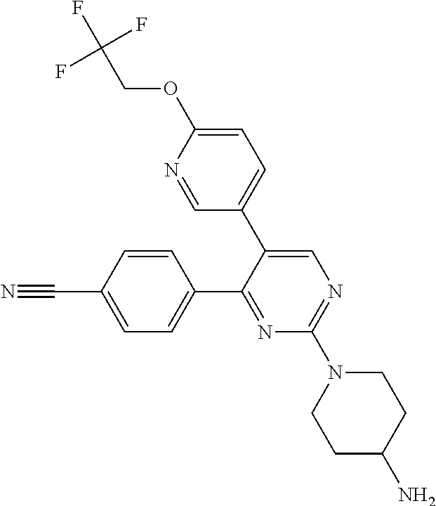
C1(C2=NC(N3CCC(N)CC3)=NC=C2C2=CC=C(OCC(F)(F)F)N=C2)=CC=C(C#N)C=C1
